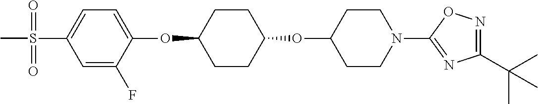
C1=C(F)C(OC2CCC(OC3CCN(C4=NC(C(C)(C)C)=NO4)CC3)CC2)=CC=C1S(C)(=O)=O
